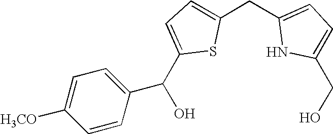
C(C1=CC=C(CC2=CC=C(CO)N2)S1)(O)C1=CC=C([H3CO])C=C1
